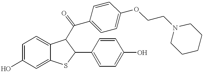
C1=C(O)C=C2C(=C1)C(C(C1=CC=C(OCCN3CCCCC3)C=C1)=O)C(C1=CC=C(O)C=C1)S2
